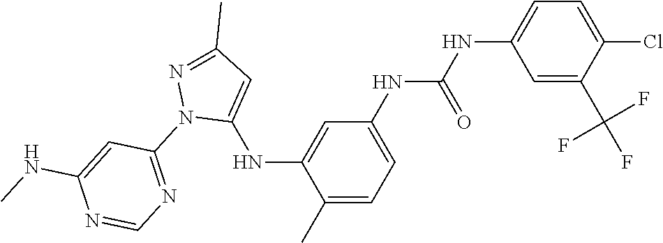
C1(C)=CC=C(NC(NC2=CC=C(Cl)C(C(F)(F)F)=C2)=O)C=C1NC1=CC(C)=NN1C1=NC=NC(NC)=C1
